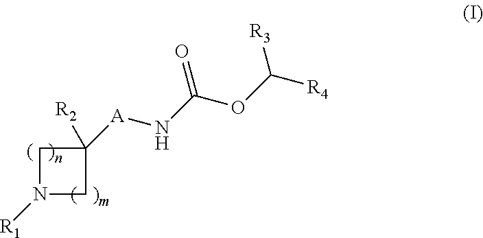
C1N([R1])CC1([A]NC(OC([R4])[R3])=O)[R2]
